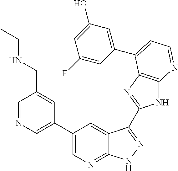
C1(C2=CN=CC(CNCC)=C2)=CN=C2C(=C1)C(C1=NC3=C(N1)N=CC=C3C1=CC(O)=CC(F)=C1)=NN2
